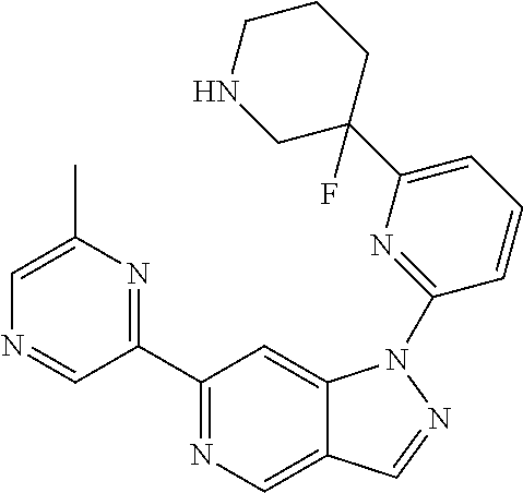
C1(C2=NC(C)=CN=C2)=NC=C2C(=C1)N(C1=NC(C3(F)CCCNC3)=CC=C1)N=C2
